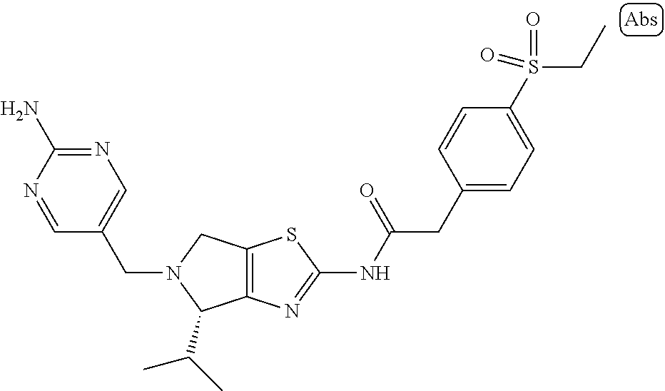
C12=C(N=C(NC(CC3=CC=C(S(=O)(=O)CC)C=C3)=O)S1)C(C(C)C)N(CC1=CN=C(N)N=C1)C2
